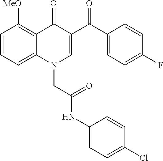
C1=CC=C2C(=C1[MeO])C(=O)C(C(=O)C1=CC=C(F)C=C1)=CN2CC(NC1=CC=C(Cl)C=C1)=O
